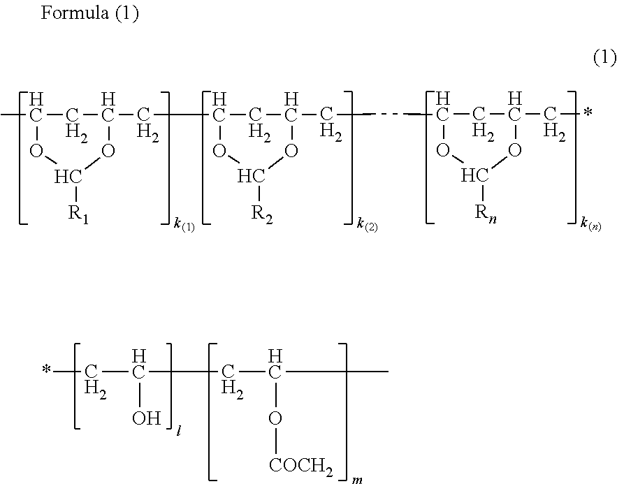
CC1CC(CC2CC(CCCC3CC(C*)OC([Rn])O3)OC([R2])O2)OC([R1])O1.*CC(O)CC(O[COCH2])C
